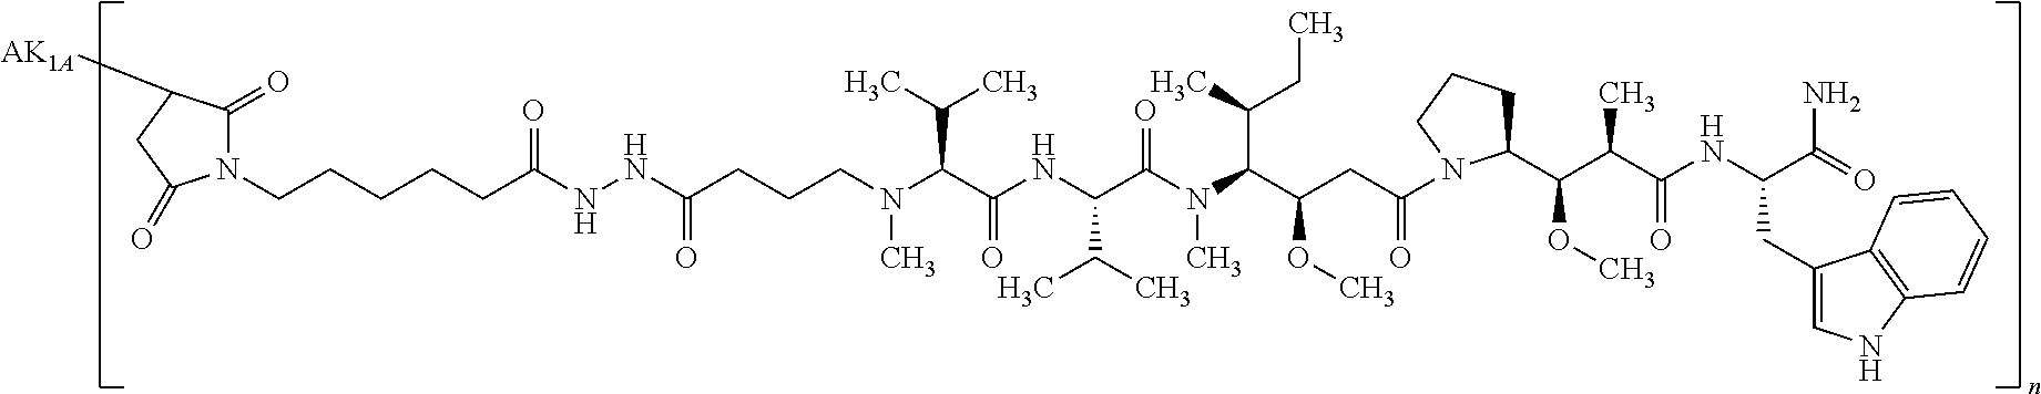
N1(CCCCCC(NNC(=O)CCCN(C(C(C)C)C(=O)NC(C(C)C)C(N(C(C(CC)C)C(OC)CC(N2C(C(C(C(NC(CC3=CNC4=C3C=CC=C4)C(=O)N)=O)C)OC)CCC2)=O)C)=O)C)=O)C(=O)C([AK1A])CC1=O
